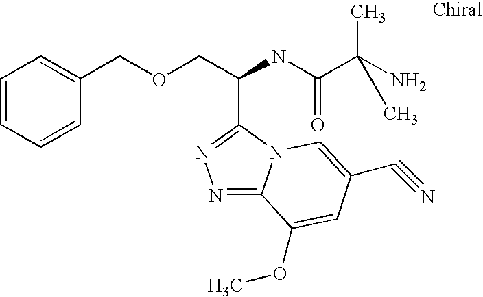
C(COCC1=CC=CC=C1)(NC(C(N)(C)C)=O)C1=NN=C2N1C=C(C#N)C=C2OC
